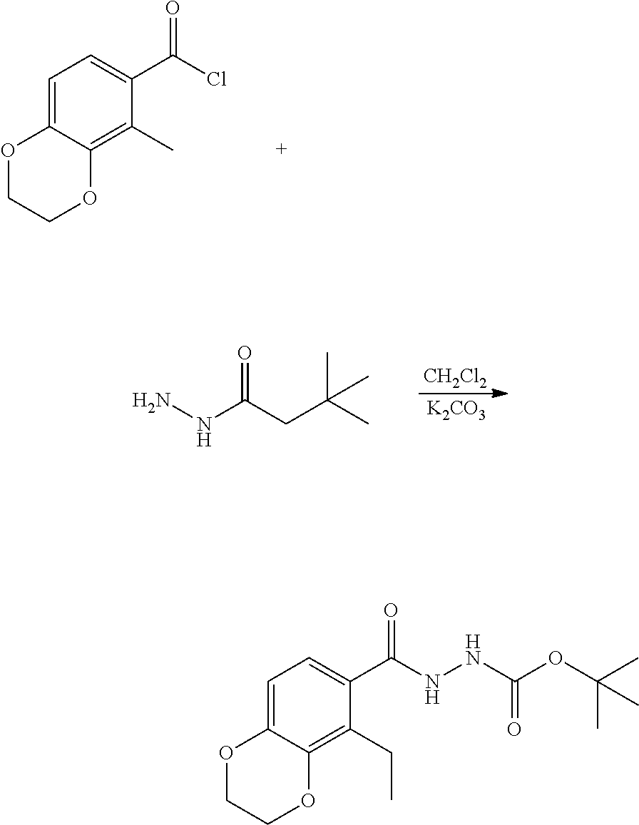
C1=C2C(=C(C)C(C(Cl)=O)=C1)OCCO2.CC(CC(NN)=O)(C)C.[CH2Cl2].[K2CO3].C1=C2C(=C(CC)C(C(NNC(OC(C)(C)C)=O)=O)=C1)OCCO2
